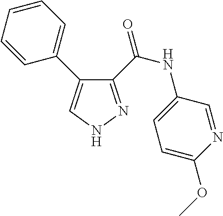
C1(C(NC2=CC=C(OC)N=C2)=O)=NNC=C1C1=CC=CC=C1
